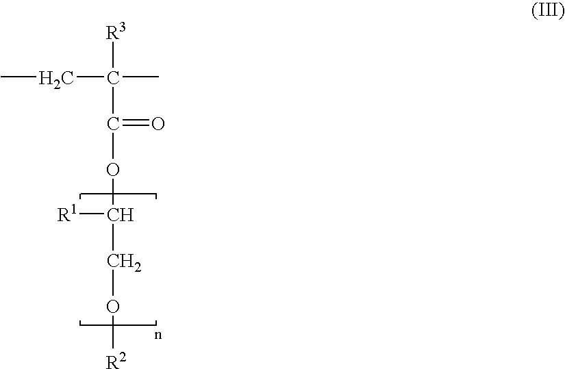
CCC(C)([R3])C(OC(CO[R2])[R1])=O
